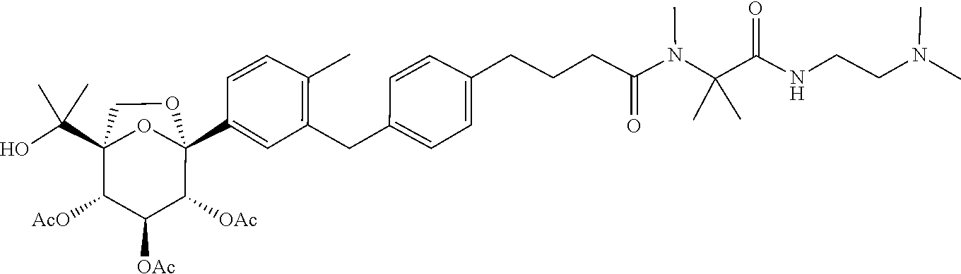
N(C)(CCNC(C(N(C)C(CCCC1=CC=C(CC2=C(C)C=CC(C34C([OAc])C([OAc])C([AcO])C(C(O)(C)C)(CO3)O4)=C2)C=C1)=O)(C)C)=O)C
